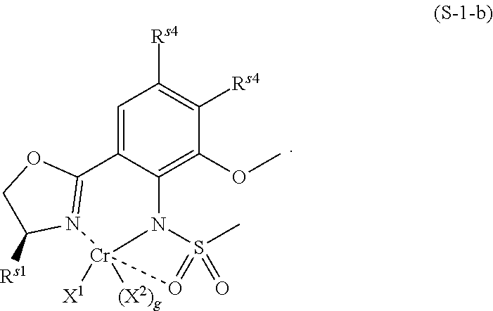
C1=C2C(=C(OC)C([Rs4])=C1[Rs4])N1S(C)(=O)=O[Cr]1([X1])([(X2)g])N1=C2OCC1[Rs1]
